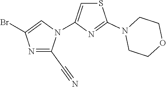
N1=C(C#N)N(C2=CSC(N3CCOCC3)=N2)C=C1Br
